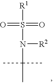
[R1]S(=O)(=O)N([R2])C(C)(C)C
